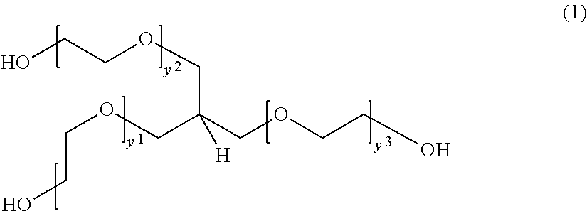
C(OCC(COCCO)(COCCO)[H])CO
